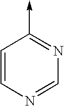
C1=CN=CN=C1->C
